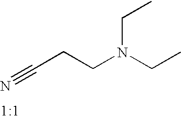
N#CCCN(CC)CC
